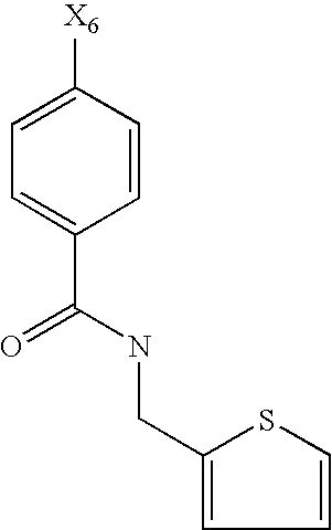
C1=CC([X6])=CC=C1C(NCC1=CC=CS1)=O
